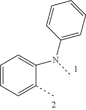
C1=CC=C(C)C(N(C)C2=CC=CC=C2)=C1
